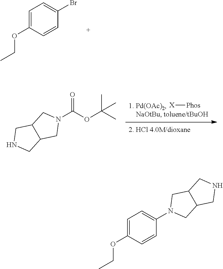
C1=C(OCC)C=CC(Br)=C1.[X][Phos].N1(C(=O)OC(C)(C)C)CC2C(C1)CNC2.N1CC2C(C1)CN(C1=CC=C(OCC)C=C1)C2
